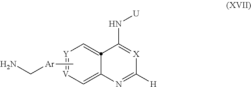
C1=C2N=C([H])[X]=C(N[U])C2=C[Y]=[V]1.C[Ar]CN
